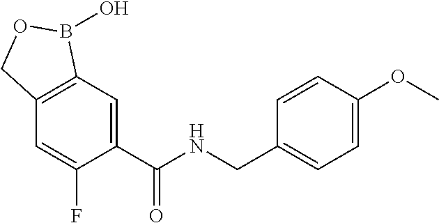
C1=C(C(NCC2=CC=C(OC)C=C2)=O)C(F)=CC2=C1B(O)OC2
